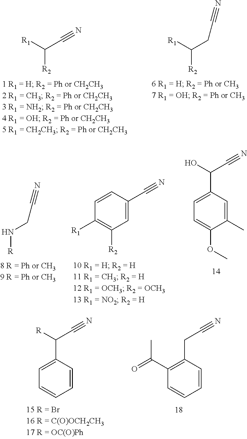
[R1]C(C#N)[R2].[R1]C(CC#N)[R2].N([R])CC#N.C1=CC(C#N)=CC([R2])=C1[R1].C1=C(C(O)C#N)C=C(C)C(OC)=C1.C1=C(C(C#N)[R])C=CC=C1.C1(C(=O)C)=C(CC#N)C=CC=C1
